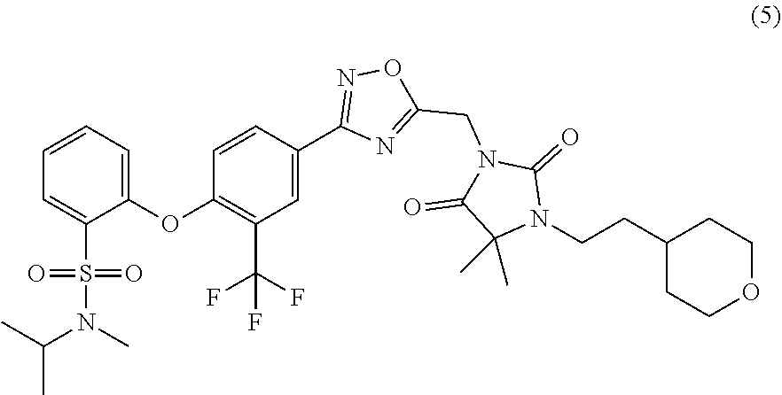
C1(OC2=C(C(F)(F)F)C=C(C3=NOC(CN4C(=O)C(C)(C)N(CCC5CCOCC5)C4=O)=N3)C=C2)=CC=CC=C1S(=O)(=O)N(C)C(C)C
